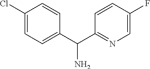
C1(Cl)=CC=C(C(C2=NC=C(F)C=C2)N)C=C1
